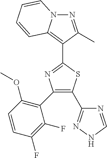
N1=C(C)C(C2=NC(C3=C(OC)C=CC(F)=C3F)=C(C3=NNC=N3)S2)=C2N1C=CC=C2
